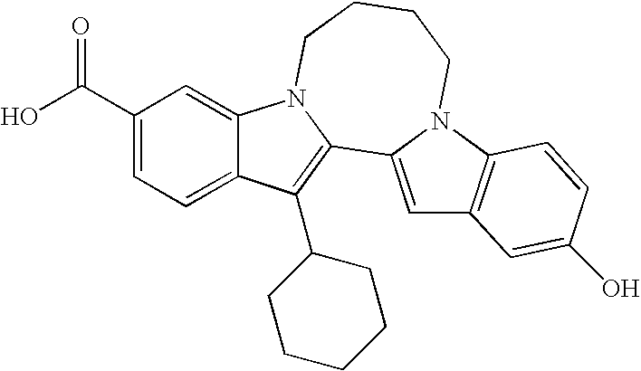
C1(C(=O)O)=CC=C2C(=C1)N1C(=C2C2CCCCC2)C2=CC3=C(N2CCCC1)C=CC(O)=C3
